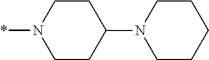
C1CN(*)CCC1N1CCCCC1
